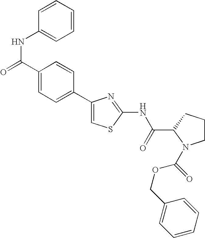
C1(C2=CC=C(C(=O)NC3=CC=CC=C3)C=C2)=CSC(NC(C2N(C(OCC3=CC=CC=C3)=O)CCC2)=O)=N1
